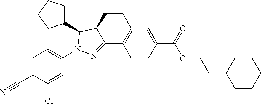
C1CC2C(=NN(C3=CC=C(C#N)C(Cl)=C3)C2C2CCCC2)C2=C1C=C(C(=O)OCCC1CCCCC1)C=C2
